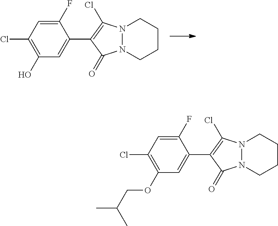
C1(O)=C(Cl)C=C(F)C(C2=C(Cl)N3N(C2=O)CCCC3)=C1.C1(OCC(C)C)=C(Cl)C=C(F)C(C2=C(Cl)N3N(C2=O)CCCC3)=C1
